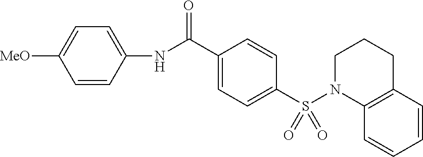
N(C(C1=CC=C(S(N2C3=C(CCC2)C=CC=C3)(=O)=O)C=C1)=O)C1=CC=C([MeO])C=C1
